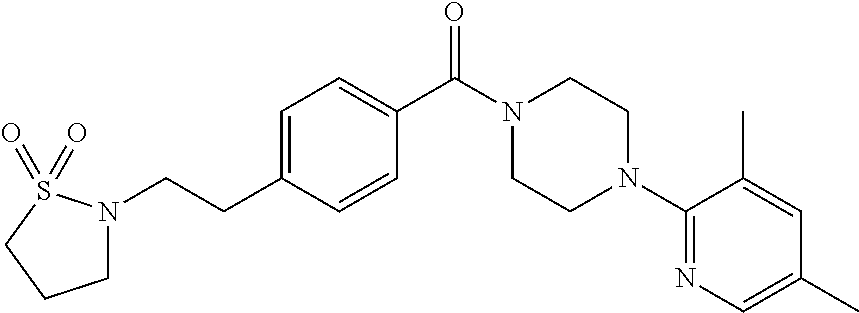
C(C1=CC=C(C(N2CCN(C3=NC=C(C)C=C3C)CC2)=O)C=C1)CN1CCCS1(=O)=O
